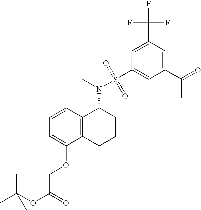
C1=CC=C(OCC(OC(C)(C)C)=O)C2=C1C(N(S(C1=CC(C(=O)C)=CC(C(F)(F)F)=C1)(=O)=O)C)CCC2
